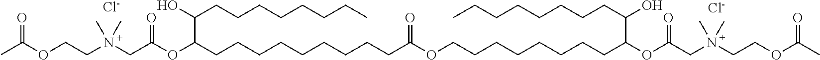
[Cl-].[Cl-].CC(OCCN(CC(OC(CCCCCCCCCC(OCCCCCCCCC(OC(CN(CCOC(C)=O)(C)C)=O)C(CCCCCCCC)O)=O)C(CCCCCCCC)O)=O)(C)C)=O
